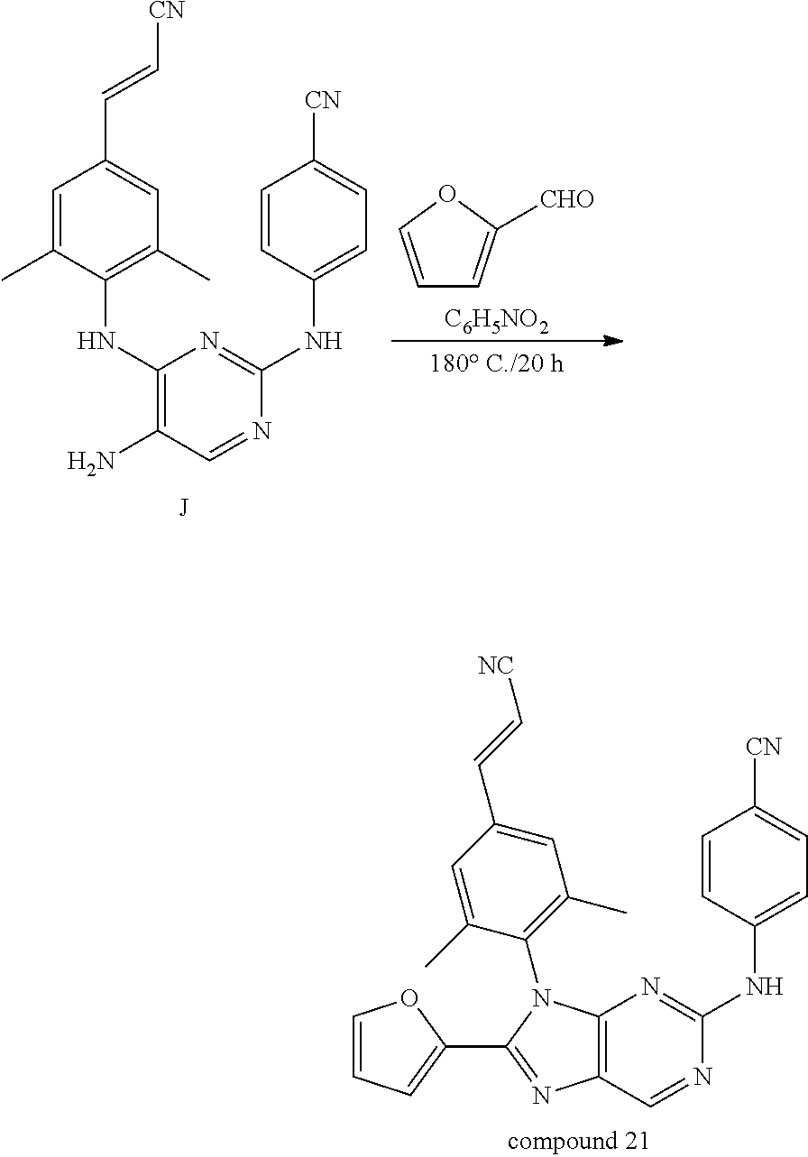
C1=C(C)C(NC2=C(N)C=NC(NC3=CC=C([CN])C=C3)=N2)=C(C)C=C1C=C[CN].C1=COC([CHO])=C1.[C6H5NO2].C12=C(C=NC(NC3=CC=C([CN])C=C3)=N1)N=C(C1=CC=CO1)N2C1=C(C)C=C(C=C[NC])C=C1C
